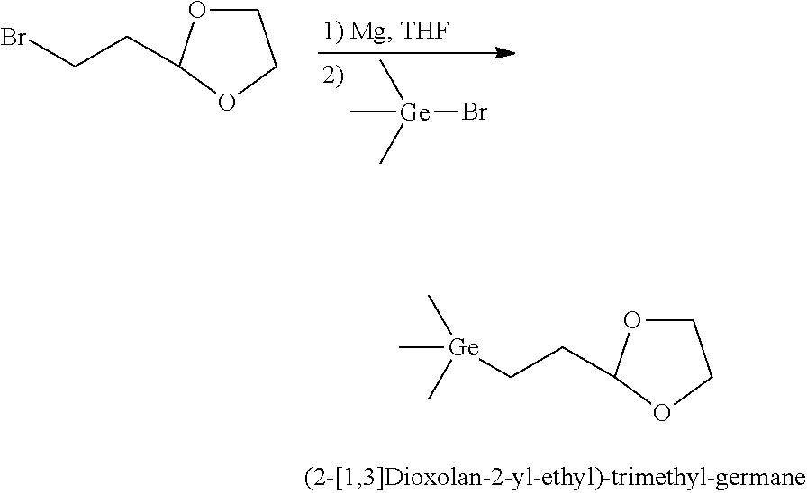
C1OC(CCBr)OC1.[Ge](Br)(C)(C)C.C1OC(CC[Ge](C)(C)C)OC1
